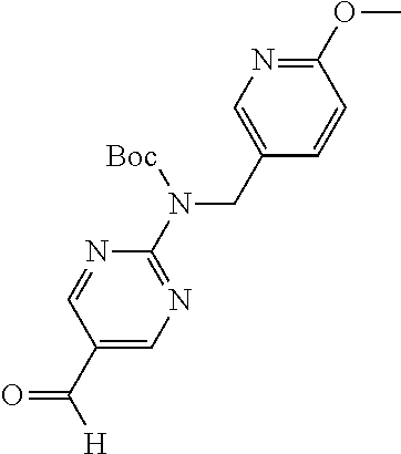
C1(CN(C2=NC=C(C([H])=O)C=N2)[Boc])=CN=C(OC)C=C1
